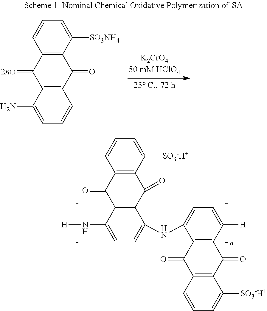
C12=C(C(=O)C3=C(C1=O)C(N[H])=CC=C3NC1=CC=C([H])C3=C1C(=O)C1=C(C3=O)C([SO3-H+])=CC=C1)C([SO3-H+])=CC=C2.C12=C(C([SO3NH4])=CC=C1)C(=O)C1=C(C2=[2nO])C(N)=CC=C1
